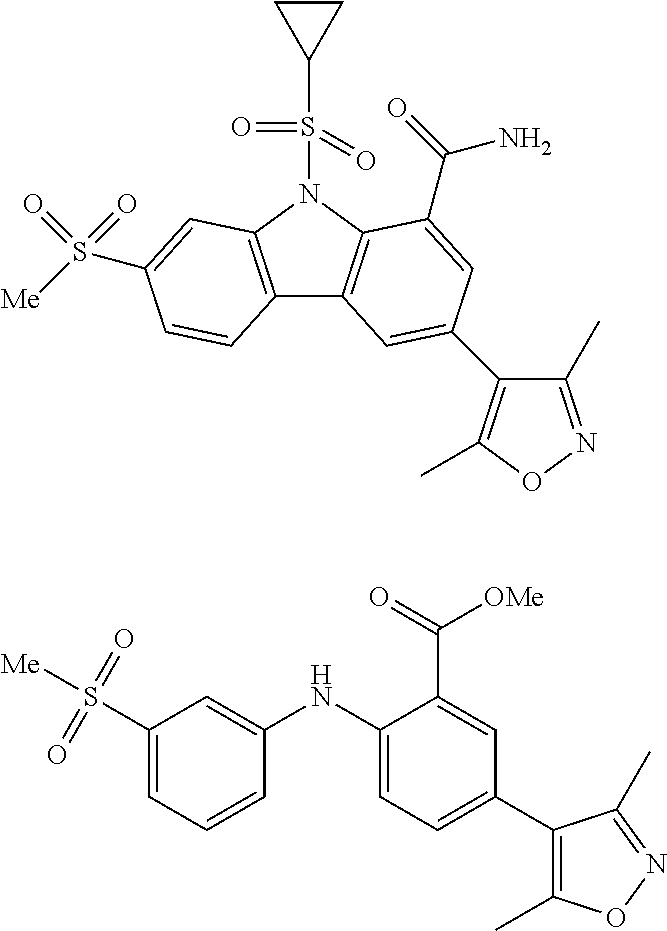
C12=C(N(S(=O)(=O)C3CC3)C3=C1C=C(C1=C(C)ON=C1C)C=C3C(=O)N)C=C(S([Me])(=O)=O)C=C2.C1(S([Me])(=O)=O)=CC=CC(NC2=CC=C(C3=C(C)ON=C3C)C=C2C(=O)[OMe])=C1
